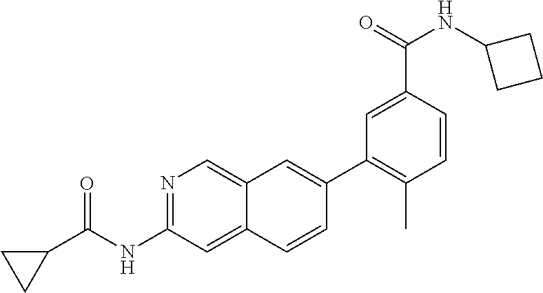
N1=C(NC(C2CC2)=O)C=C2C(=C1)C=C(C1=C(C)C=CC(C(NC3CCC3)=O)=C1)C=C2
